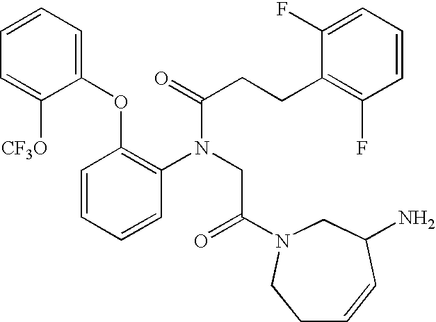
C1=CC=CC(N(CC(=O)N2CC(N)C=CCC2)C(CCC2=C(F)C=CC=C2F)=O)=C1OC1=CC=CC=C1[CF3O]
